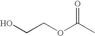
OCCOC(C)=O
